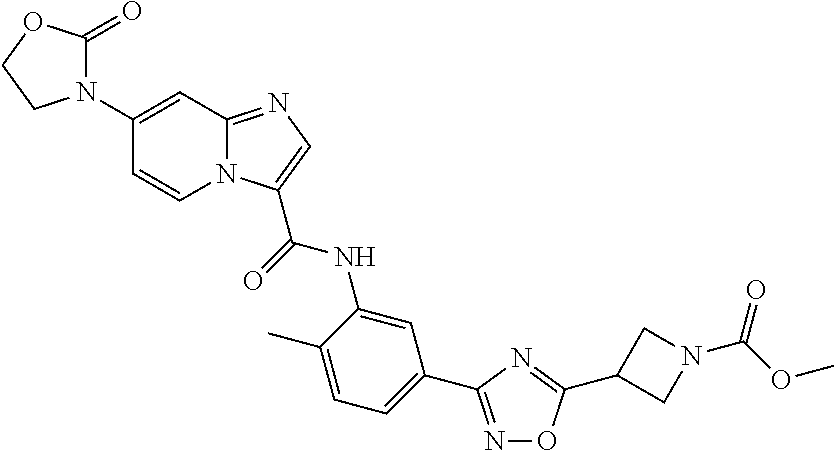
N1=C(C2=CC=C(C)C(NC(=O)C3=CN=C4N3C=CC(N3C(=O)OCC3)=C4)=C2)N=C(C2CN(C(OC)=O)C2)O1
